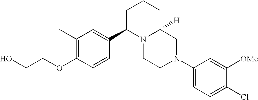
C1(C)=C(OCCO)C=CC(C2N3C([H])(CCC2)CN(C2=CC=C(Cl)C([OMe])=C2)CC3)=C1C
